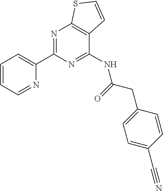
C1(C2=NC3=C(C(NC(CC4=CC=C(C#N)C=C4)=O)=N2)C=CS3)=CC=CC=N1
